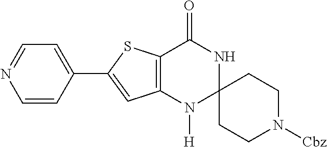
C1=CC(C2=CC3=C(S2)C(=O)NC2(N3[H])CCN([Cbz])CC2)=CC=N1
